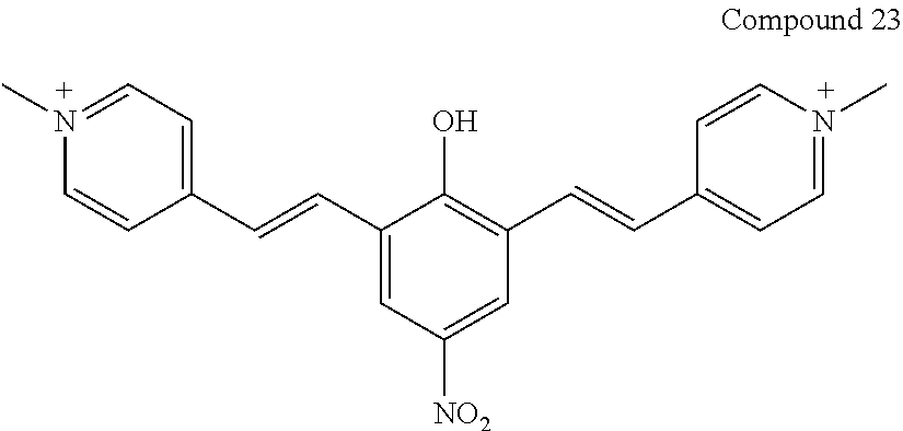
N1(C)=CC=C(C=CC2=CC([NO2])=CC(C=CC3=CC=N(C)C=C3)=C2O)C=C1
